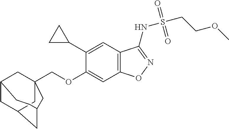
C1(C2CC2)=CC2=C(C=C1OCC13CC4CC(C1)CC(C3)CC4)ON=C2NS(=O)(=O)CCOC
